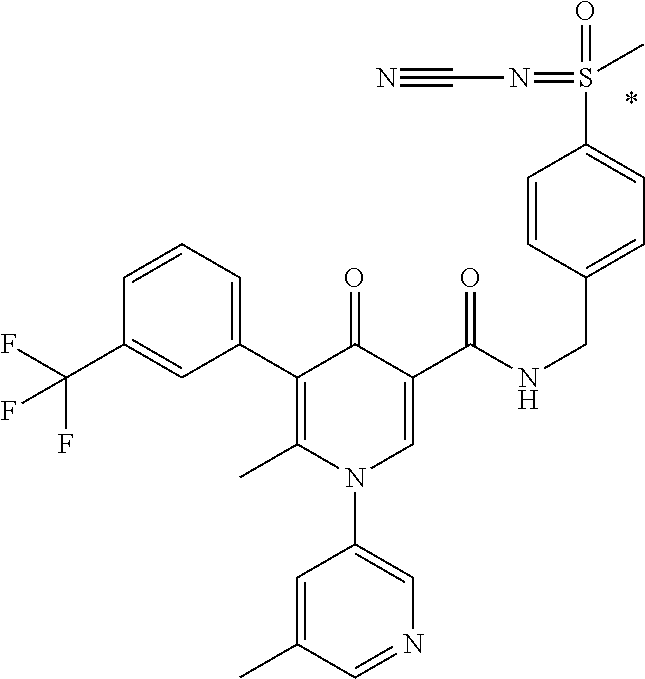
C1(C2=C(C)N(C3=CN=CC(C)=C3)C=C(C(NCC3=CC=C(S(=O)(=NC#N)C)C=C3)=O)C2=O)=CC=CC(C(F)(F)F)=C1
